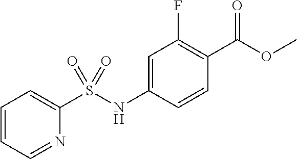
O(C(=O)C1=C(F)C=C(NS(C2=CC=CC=N2)(=O)=O)C=C1)C
